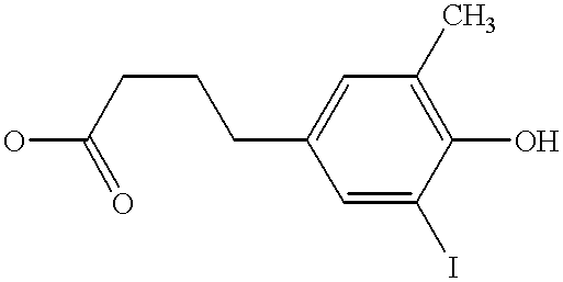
C(C1=CC(C)=C(O)C(I)=C1)CCC(=O)O
